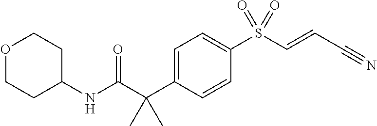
N(C(C(C1=CC=C(S(C=CC#N)(=O)=O)C=C1)(C)C)=O)C1CCOCC1
